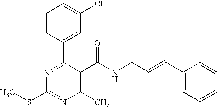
C1=CC(C2=NC(SC)=NC(C)=C2C(NCC=CC2=CC=CC=C2)=O)=CC(Cl)=C1
